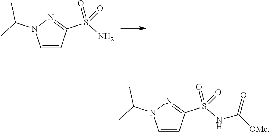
C1=CC(S(NC([OMe])=O)(=O)=O)=NN1C(C)C.C1=CC(S(N)(=O)=O)=NN1C(C)C
